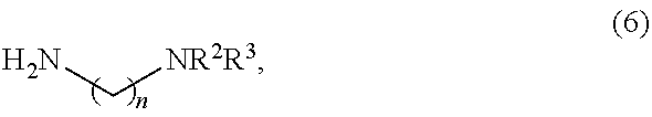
NC[NR2R3]
